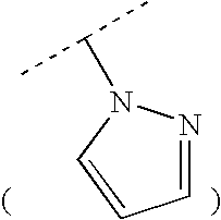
C1=NN(C(C)C)C=C1
